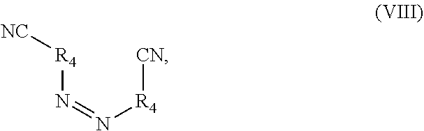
[R4](N=N[R4][CN])[NC]
